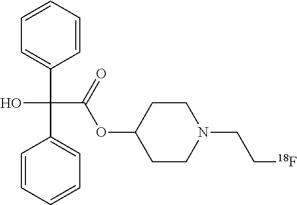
C1=CC=CC(C(C2=CC=CC=C2)(C(=O)OC2CCN(CC[18F])CC2)O)=C1
